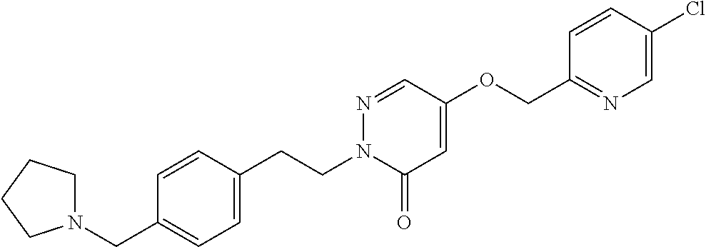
N1(CC2=CC=C(CCN3C(=O)C=C(OCC4=NC=C(Cl)C=C4)C=N3)C=C2)CCCC1
